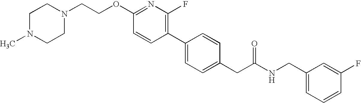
C(OC1=NC(F)=C(C2=CC=C(CC(NCC3=CC=CC(F)=C3)=O)C=C2)C=C1)CN1CCN(C)CC1
